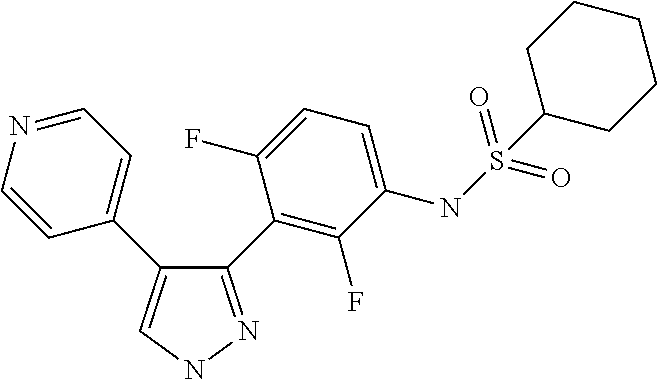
C1=CN=CC=C1C1=CNN=C1C1=C(F)C(NS(=O)(=O)C2CCCCC2)=CC=C1F
